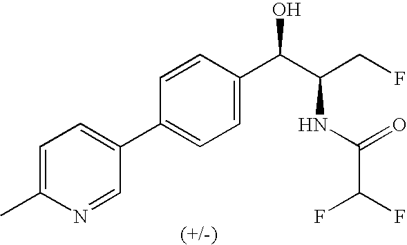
C1(C2=CC=C(C(C(CF)NC(C(F)F)=O)O)C=C2)=CC=C(C)N=C1
